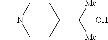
C1CN(C)CCC1C(O)([Me])[Me]
